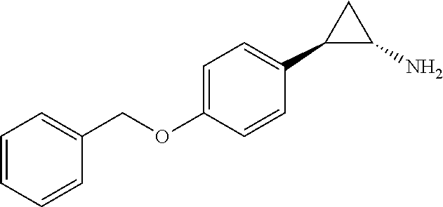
C1=CC=CC(COC2=CC=C(C3C(N)C3)C=C2)=C1
